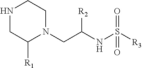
N1CC([R1])N(CC(NS([R3])(=O)=O)[R2])CC1
